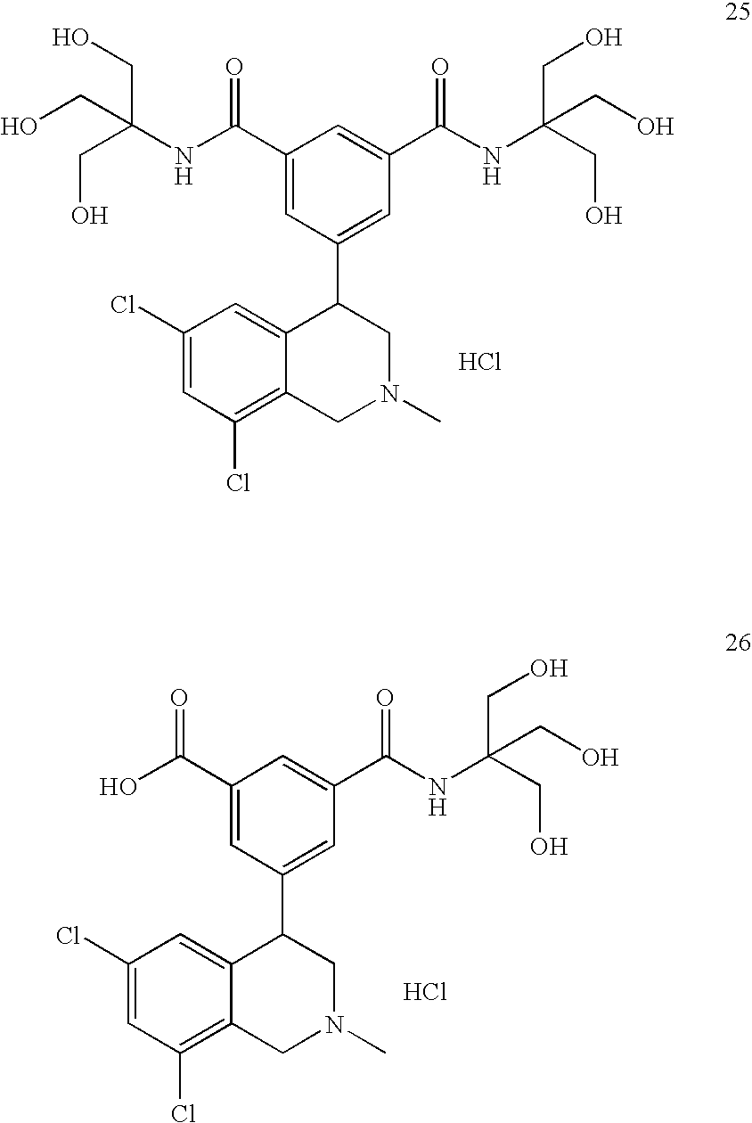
C1(C(NC(CO)(CO)CO)=O)=CC(C2C3=CC(Cl)=CC(Cl)=C3CN(C)C2)=CC(C(NC(CO)(CO)CO)=O)=C1.Cl.C1(C(O)=O)=CC(C2C3=CC(Cl)=CC(Cl)=C3CN(C)C2)=CC(C(NC(CO)(CO)CO)=O)=C1.Cl
